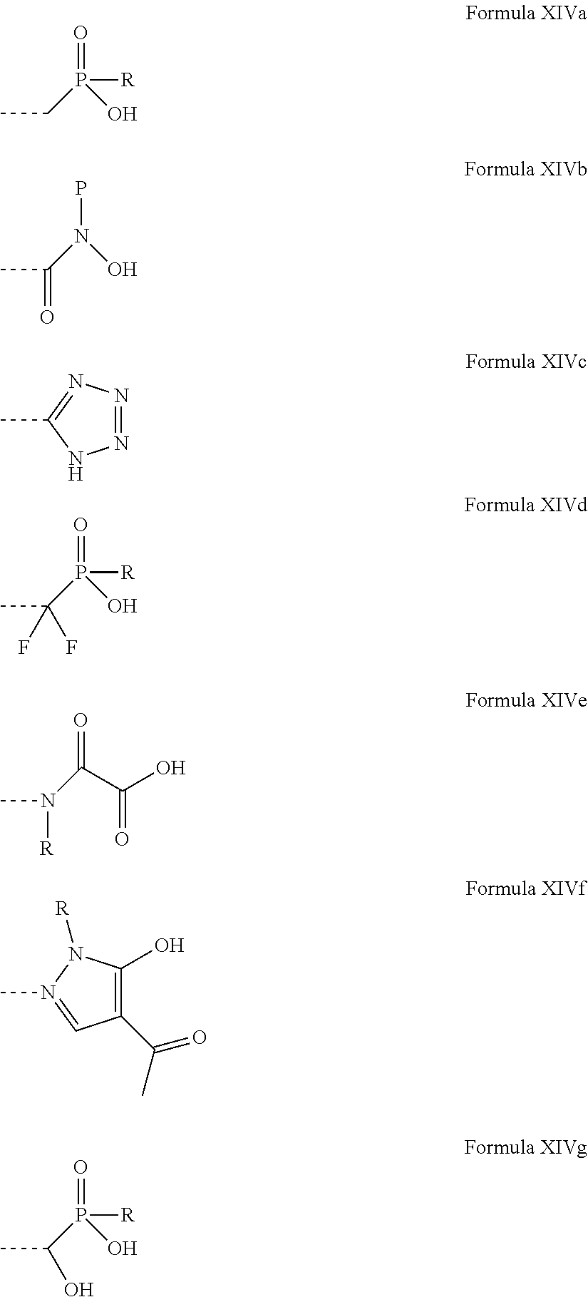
O=P(O)(CC)[R].PN(O)C(C)=O.N1=NN=C(C)N1.O=P(O)(C(C)(F)F)[R].O=C(N(C)[R])C(O)=O.C1(C(C)=O)=C(O)N([R])N(C)=C1.O=P(O)(C(C)O)[R]
